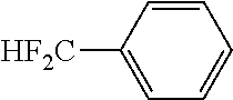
C1=C([HF2C])C=CC=C1
